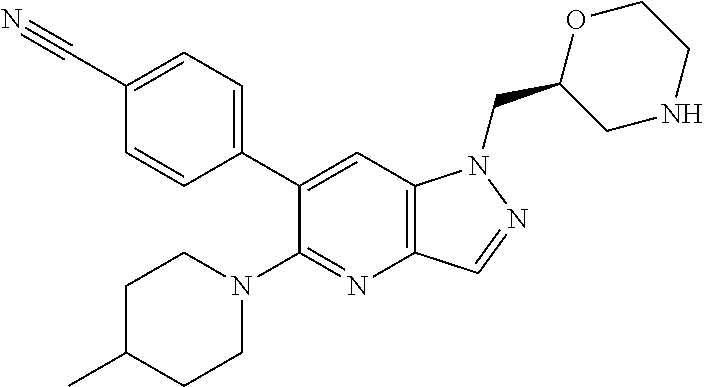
C1(C#N)=CC=C(C2=CC3=C(N=C2N2CCC(C)CC2)C=NN3CC2CNCCO2)C=C1
